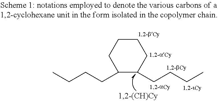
C1(CCCC)C(CCCC)CCCC1
